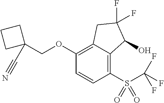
C1(OCC2(C#N)CCC2)=C2C(=C(S(=O)(=O)C(F)(F)F)C=C1)C(O)C(F)(F)C2
